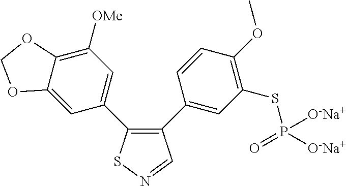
C12=CC(C3=C(C4=CC(SP([O-Na+])([O-Na+])=O)=C(OC)C=C4)C=NS3)=CC([OMe])=C1OCO2
